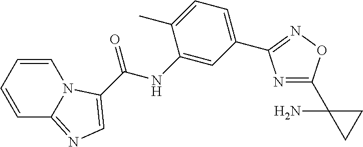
C1(NC(=O)C2=CN=C3C=CC=CN32)=CC(C2=NOC(C3(N)CC3)=N2)=CC=C1C
